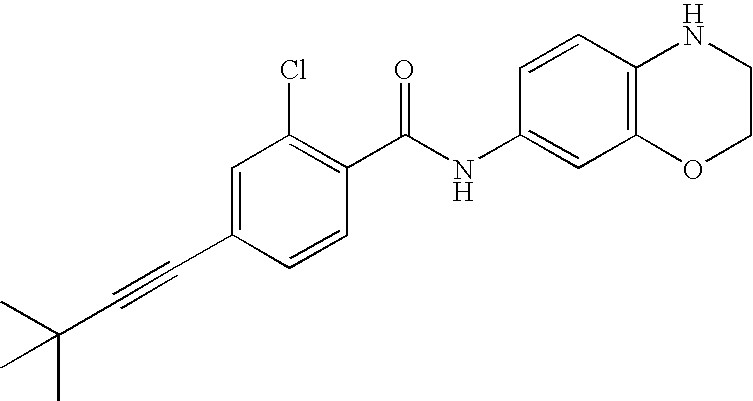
C1(C#CC(C)(C)C)=CC(Cl)=C(C(NC2=CC3=C(C=C2)NCCO3)=O)C=C1
